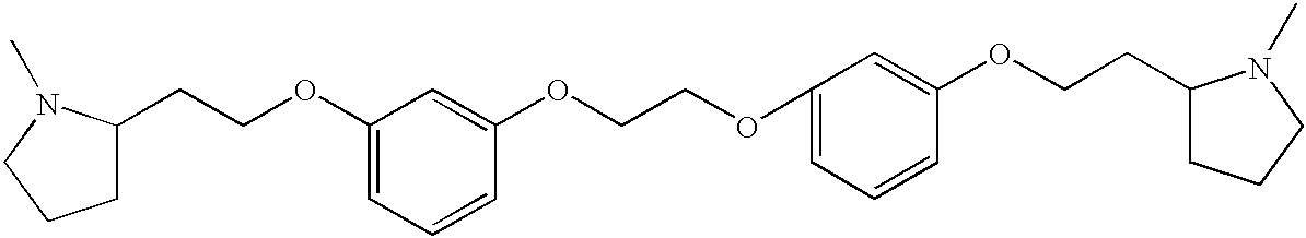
C1(OCCC2CCCN2C)=CC=CC(OCCOC2=CC=CC(OCCC3CCCN3C)=C2)=C1
